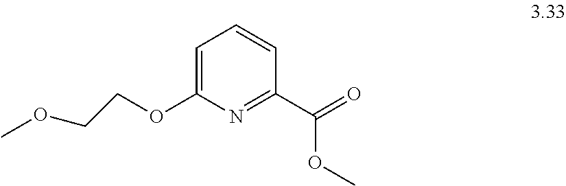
C1(C(=O)OC)=NC(OCCOC)=CC=C1
